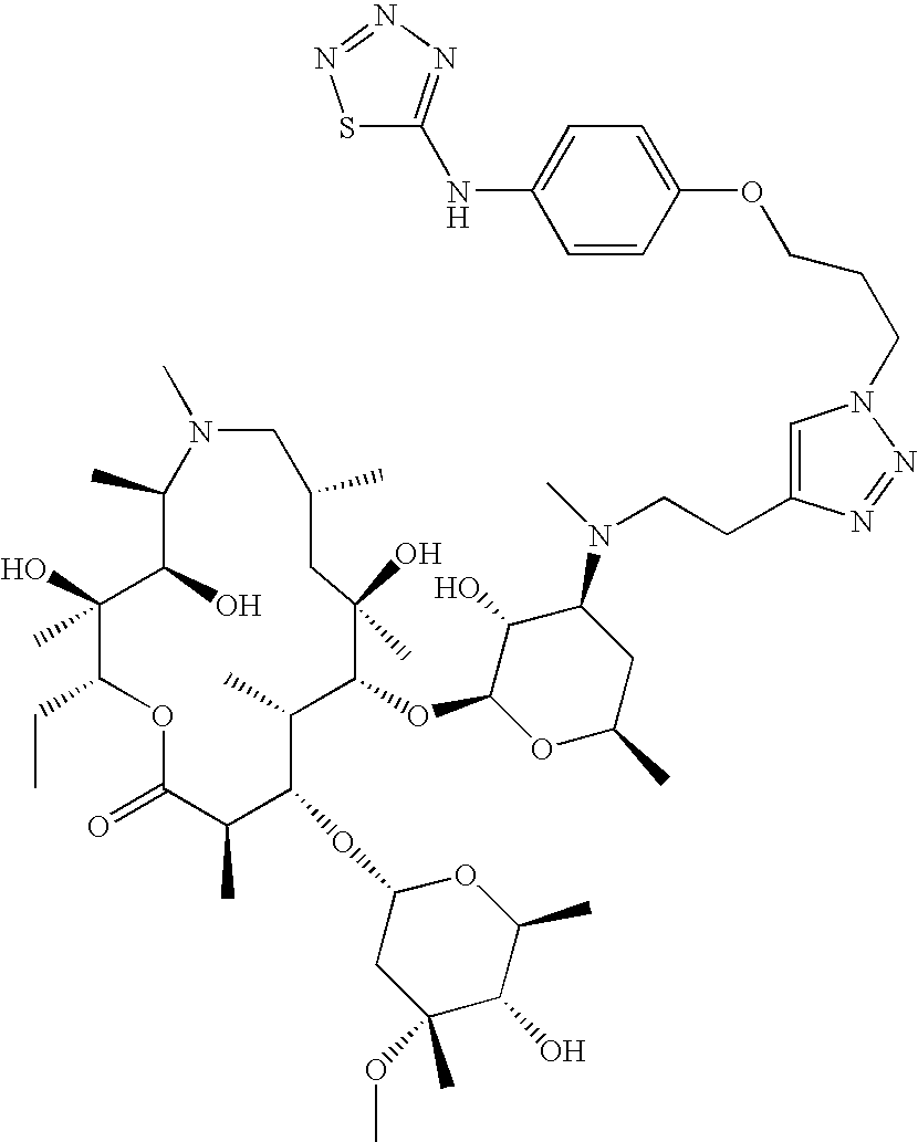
C1(C)C(O)C(O)(C)C(CC)OC(=O)C(C)C(OC2CC(C)(OC)C(O)C(C)O2)C(C)C(OC2OC(C)CC(N(C)CCC3=CN(CCCOC4=CC=C(NC5=NN=NS5)C=C4)N=N3)C2O)C(O)(C)CC(C)CN1C
